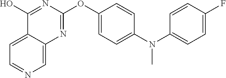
C12=CC=NC=C1N=C(OC1=CC=C(N(C3=CC=C(F)C=C3)C)C=C1)N=C2O
